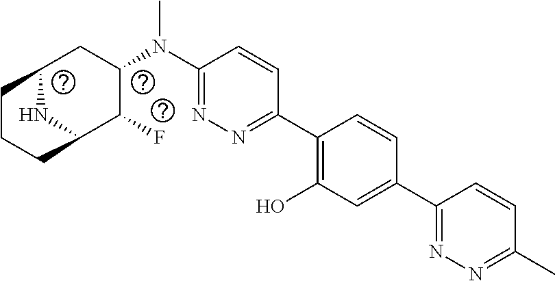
C1(N(C2CC3CCCC(C2F)N3)C)=NN=C(C2=C(O)C=C(C3=NN=C(C)C=C3)C=C2)C=C1
